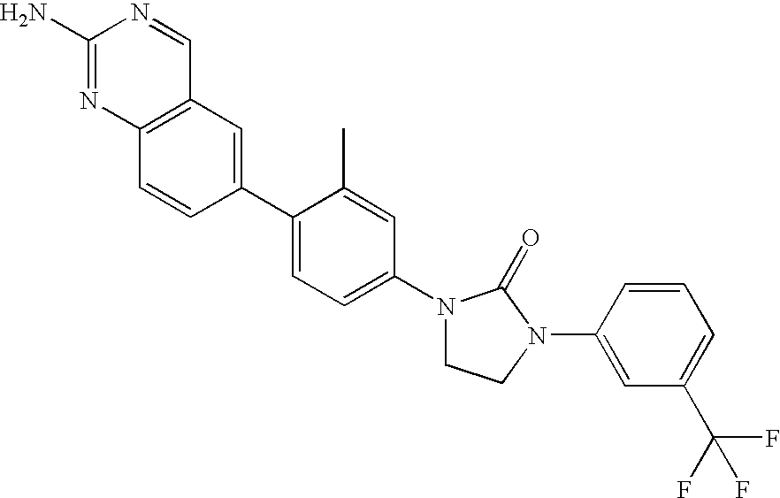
C1(C2=CC=C(N3CCN(C4=CC(C(F)(F)F)=CC=C4)C3=O)C=C2C)=CC2=C(C=C1)N=C(N)N=C2
